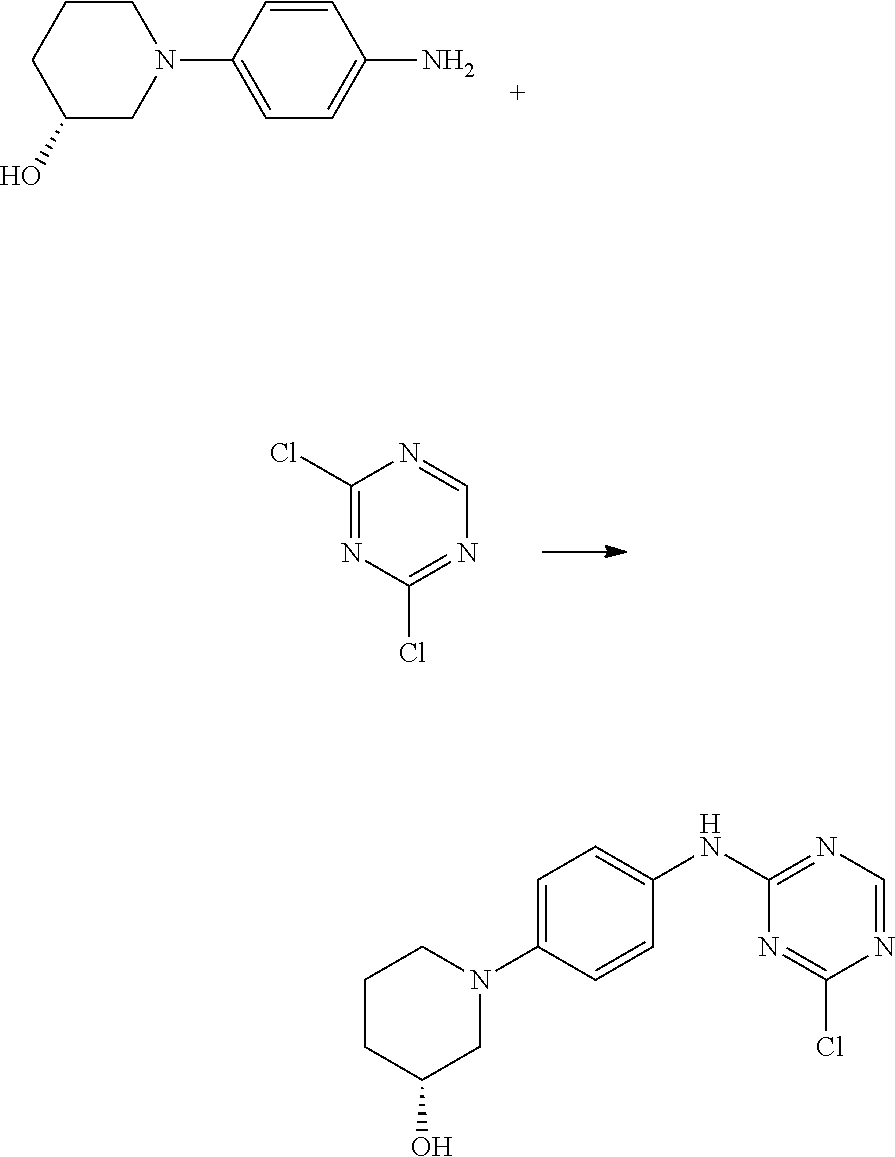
C1CCC(O)CN1C1=CC=C(N)C=C1.C1(Cl)=NC(Cl)=NC=N1.C1=C(N2CCCC(O)C2)C=CC(NC2=NC=NC(Cl)=N2)=C1
